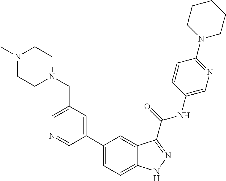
C1(CN2CCN(C)CC2)=CN=CC(C2=CC=C3C(=C2)C(C(NC2=CN=C(N4CCCCC4)C=C2)=O)=NN3)=C1
